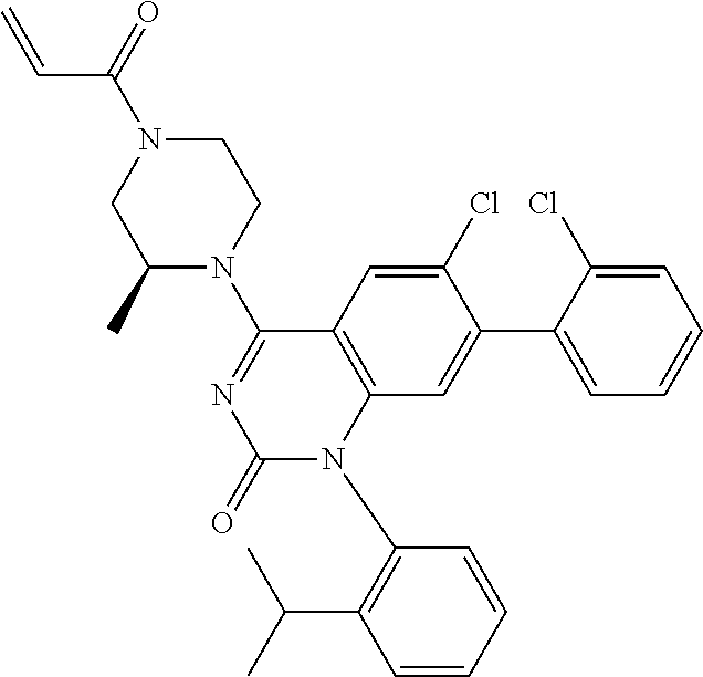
C1(Cl)=CC2=C(C=C1C1=CC=CC=C1Cl)N(C1=C(C(C)C)C=CC=C1)C(=O)N=C2N1CCN(C(=O)C=C)CC1C
